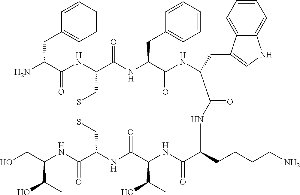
OCC(NC(C1NC(=O)C(C(C)O)NC(=O)C(CCCCN)NC(=O)C(CC2=CNC3=CC=CC=C32)NC(=O)C(CC2=CC=CC=C2)NC(=O)C(NC(C(N)CC2=CC=CC=C2)=O)CSSC1)=O)C(O)C
